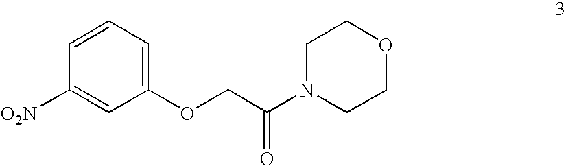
C1(OCC(N2CCOCC2)=O)=CC=CC([O2N])=C1
